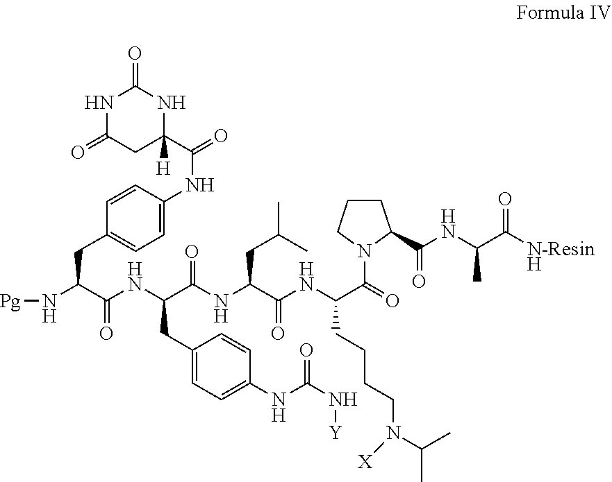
N(C(CC1=CC=C(NC(N[Y])=O)C=C1)C(=O)NC(C(=O)NC(C(N1C(C(NC(C([N-ResinH])=O)C)=O)CCC1)=O)CCCCN([X])C(C)C)CC(C)C)C(C(N[Pg])CC1=CC=C(NC(C2([H])NC(=O)NC(=O)C2)=O)C=C1)=O
